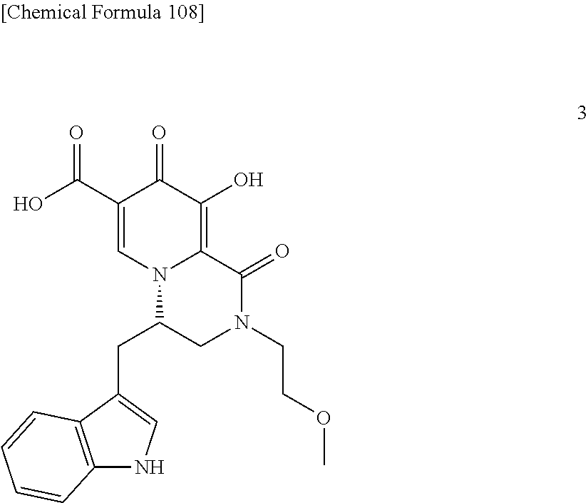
C12=C(C(CC3CN(CCOC)C(=O)C4=C(O)C(=O)C(C(O)=O)=CN34)=CN1)C=CC=C2
